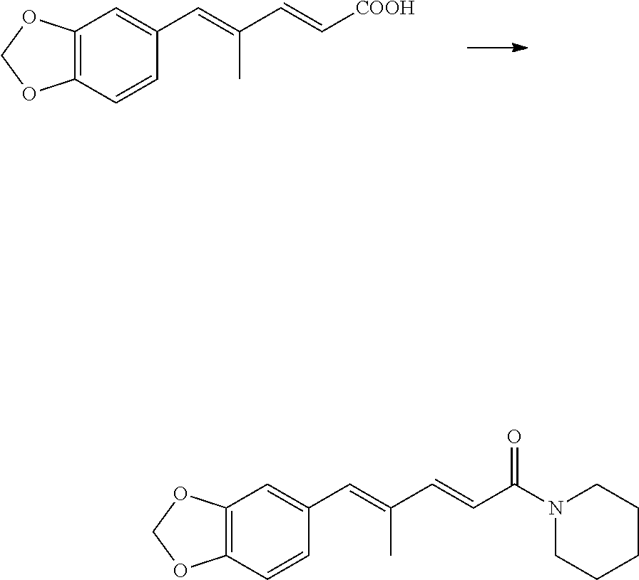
C12=C(C=CC(C=C(C)C=C[COOH])=C1)OCO2.C12=C(C=CC(C=C(C)C=CC(=O)N3CCCCC3)=C1)OCO2
